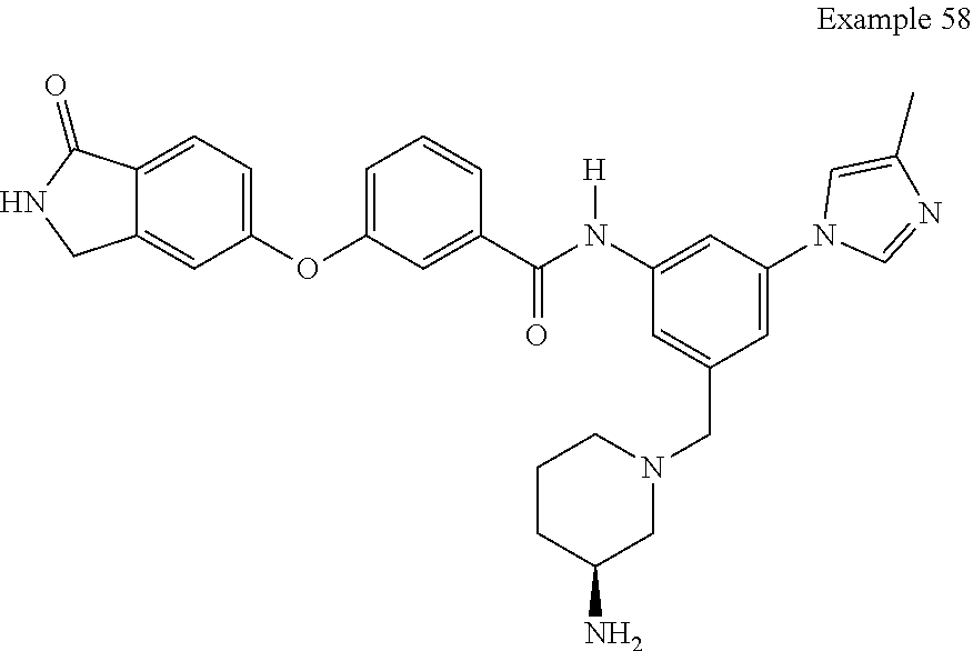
C1=C(CN2CCCC(N)C2)C=C(N2C=NC(C)=C2)C=C1N(C(C1=CC(OC2=CC=C3C(=C2)CNC3=O)=CC=C1)=O)[H]
